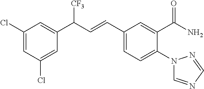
C1(Cl)=CC(Cl)=CC(C([CF3])C=CC2=CC=C(N3C=NC=N3)C(C(N)=O)=C2)=C1
